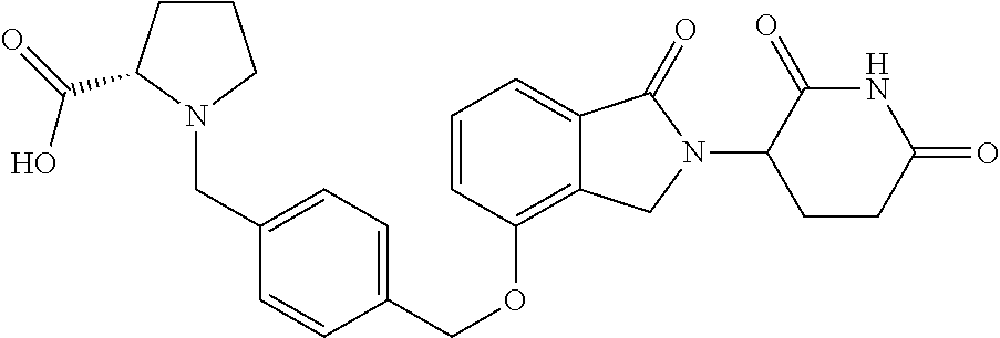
O(C1=C2C(=CC=C1)C(=O)N(C1C(=O)NC(=O)CC1)C2)CC1=CC=C(CN2CCCC2C(O)=O)C=C1
